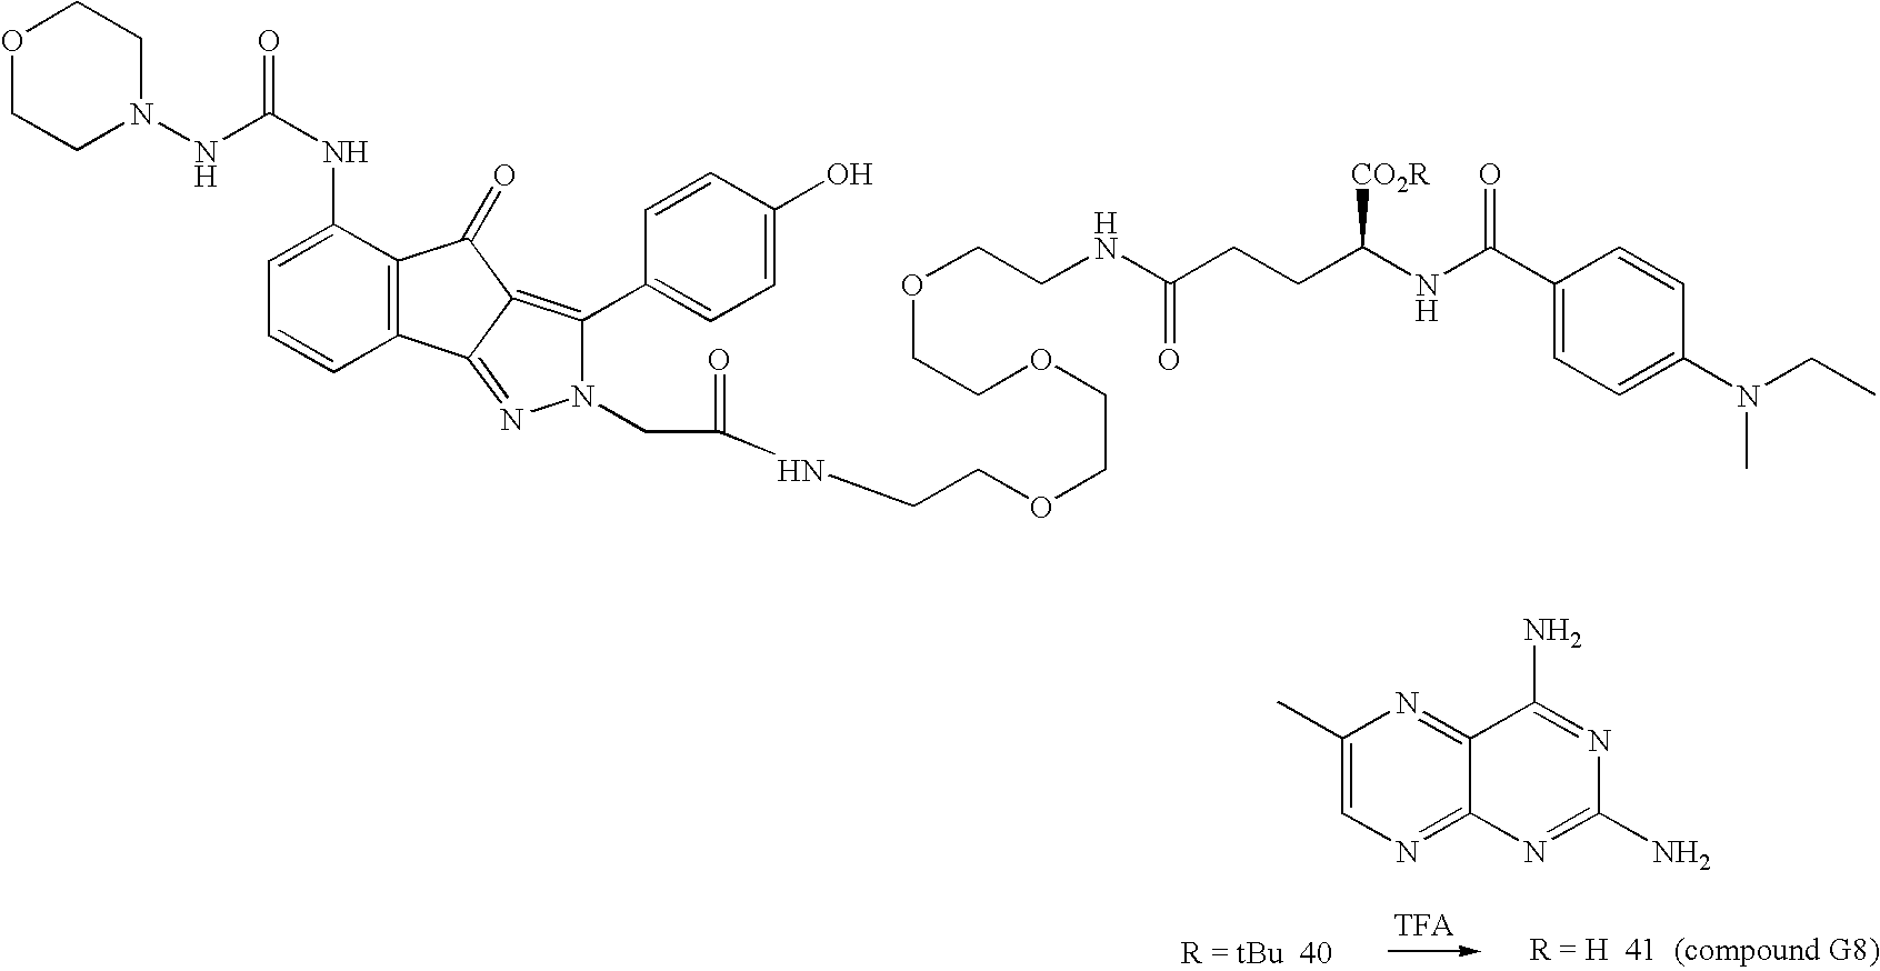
C1(NC(=O)NN2CCOCC2)=CC=CC2=C1C(=O)C1=C(C3=CC=C(O)C=C3)N(CC(=O)NCCOCCOCCOCCNC(CCC(NC(C3=CC=C(N(CC)C)C=C3)=O)[CO2R])=O)N=C21.CC1=CN=C2C(=N1)C(N)=NC(N)=N2
